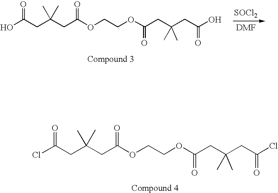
[SOCl2].OC(CC(CC(OCCOC(CC(CC(O)=O)(C)C)=O)=O)(C)C)=O.ClC(CC(CC(OCCOC(CC(CC(Cl)=O)(C)C)=O)=O)(C)C)=O
